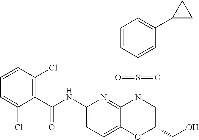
C1(C(NC2=CC=C3C(=N2)N(S(C2=CC(C4CC4)=CC=C2)(=O)=O)CC(CO)O3)=O)=C(Cl)C=CC=C1Cl
